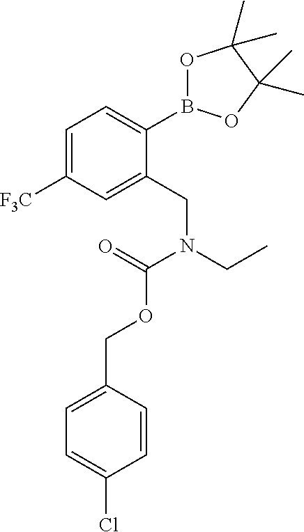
C1=C([F3C])C=C(CN(CC)C(=O)OCC2=CC=C(Cl)C=C2)C(B2OC(C)(C)C(C)(C)O2)=C1
